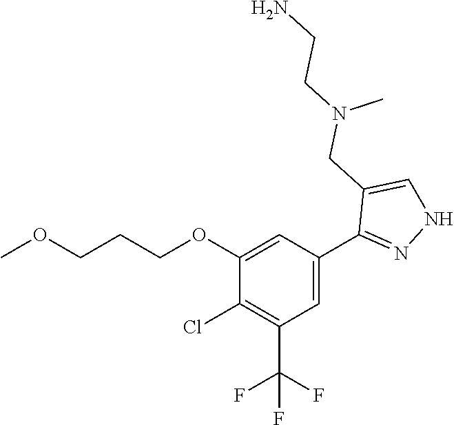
COCCCOC1=CC(C2=NNC=C2CN(CCN)C)=CC(C(F)(F)F)=C1Cl
